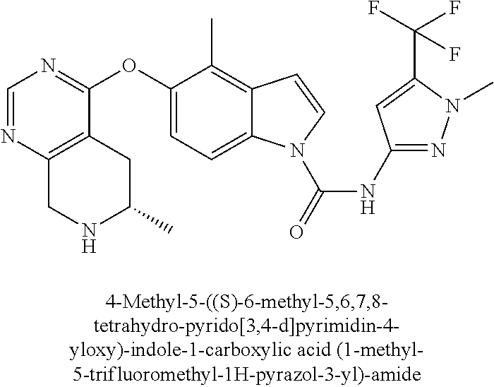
C1(OC2=CC=C3C(=C2C)C=CN3C(=O)NC2=NN(C)C(C(F)(F)F)=C2)=NC=NC2=C1CC(C)NC2
